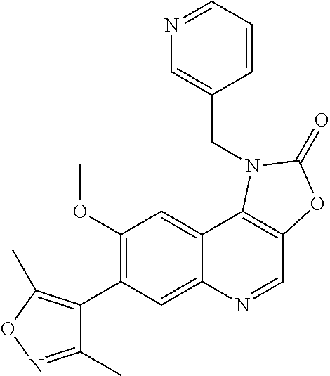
C1(OC)=C(C2=C(C)ON=C2C)C=C2C(=C1)C1=C(C=N2)OC(=O)N1CC1=CN=CC=C1
